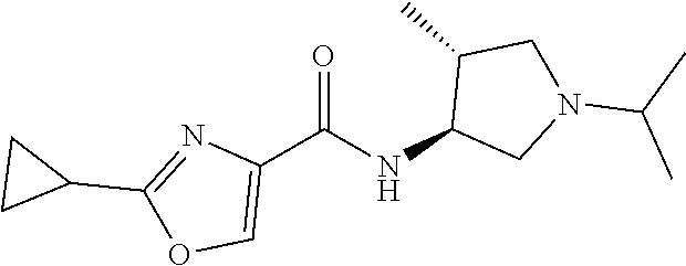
C1(C(NC2CN(C(C)C)CC2C)=O)=COC(C2CC2)=N1
